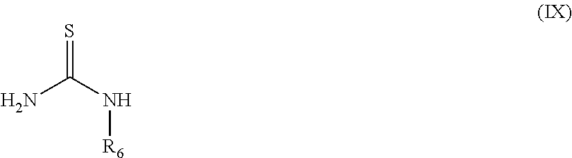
S=C(N[R6])N
